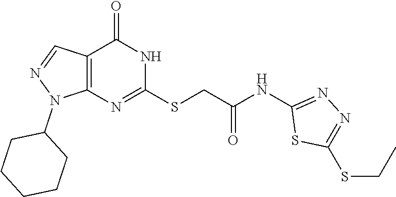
C12=C(N=C(SCC(NC3=NN=C(SCC)S3)=O)NC1=O)N(C1CCCCC1)N=C2
